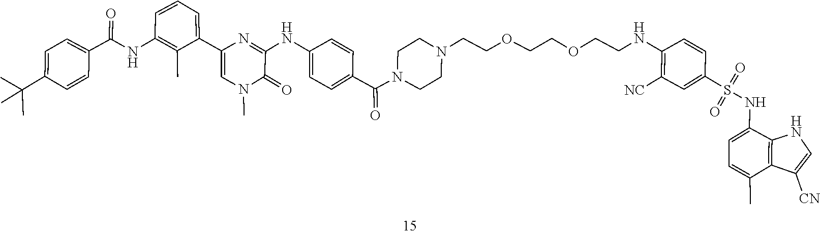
N1(C)C(=O)C(NC2=CC=C(C(=O)N3CCN(CCOCCOCCNC4=C([NC])C=C(S(=O)(=O)NC5=CC=C(C)C6=C5NC=C6[CN])C=C4)CC3)C=C2)=NC(C2=CC=CC(NC(C3=CC=C(C(C)(C)C)C=C3)=O)=C2C)=C1
